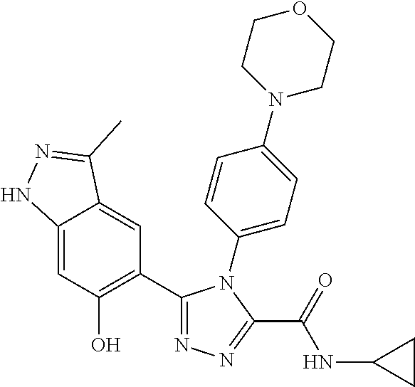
C12=CC(O)=C(C3=NN=C(C(=O)NC4CC4)N3C3=CC=C(N4CCOCC4)C=C3)C=C1C(C)=NN2
